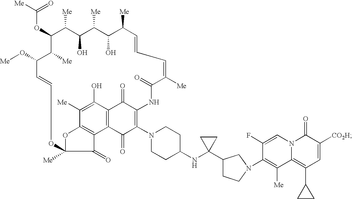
C(OC1C([Me])C(O)C([Me])C(O)C([Me])C=CC=C([Me])C(=O)NC2=C(N3CCC(NC4(C5CCN(C6=C([Me])C7=C(C8CC8)C=C([CO2H])C(=O)N7C=C6F)C5)CC4)CC3)C(=O)C3=C(C2=O)C(O)=C([Me])C2=C3C(=O)C([Me])(O2)OC=CC(O[Me])C1[Me])([Me])=O
